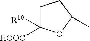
[HOOC]C1([R10])CCC(C)O1
